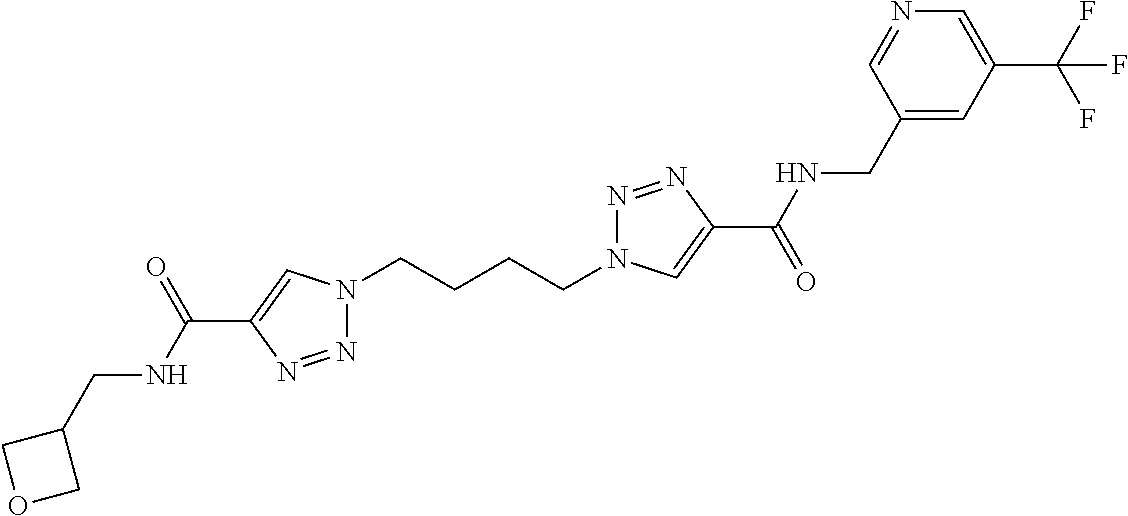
N1(CCCCN2N=NC(C(=O)NCC3=CC(C(F)(F)F)=CN=C3)=C2)N=NC(C(NCC2COC2)=O)=C1
